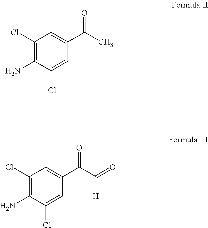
C1(Cl)=C(N)C(Cl)=CC(C(C)=O)=C1.C1(Cl)=C(N)C(Cl)=CC(C(C(=O)[H])=O)=C1
